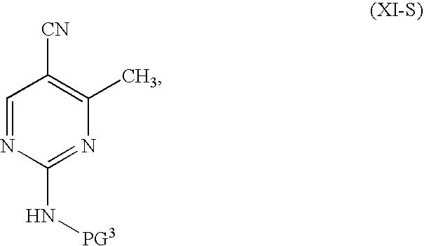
C1=NC(N[PG3])=NC(C)=C1[CN]
